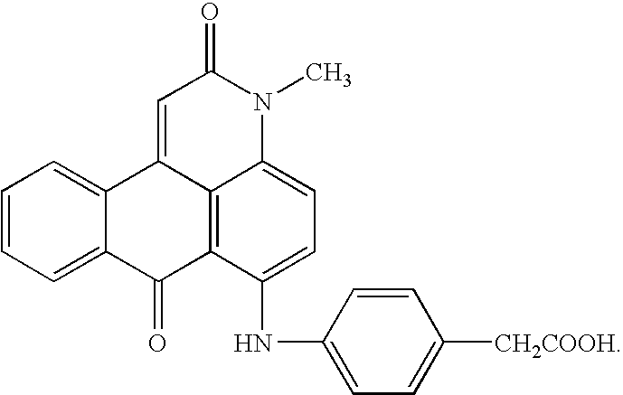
C1=CC=C2C(=C1)C1=CC(=O)N(C)C3=CC=C(NC4=CC=C([CH2COOH])C=C4)C(=C13)C2=O
